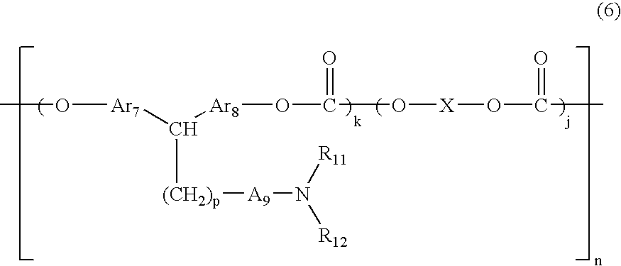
C([Ar7]OC)([Ar8]OC(O[X]OC(C)=O)=O)[(CH2)p][A9]N([R12])[R11]
